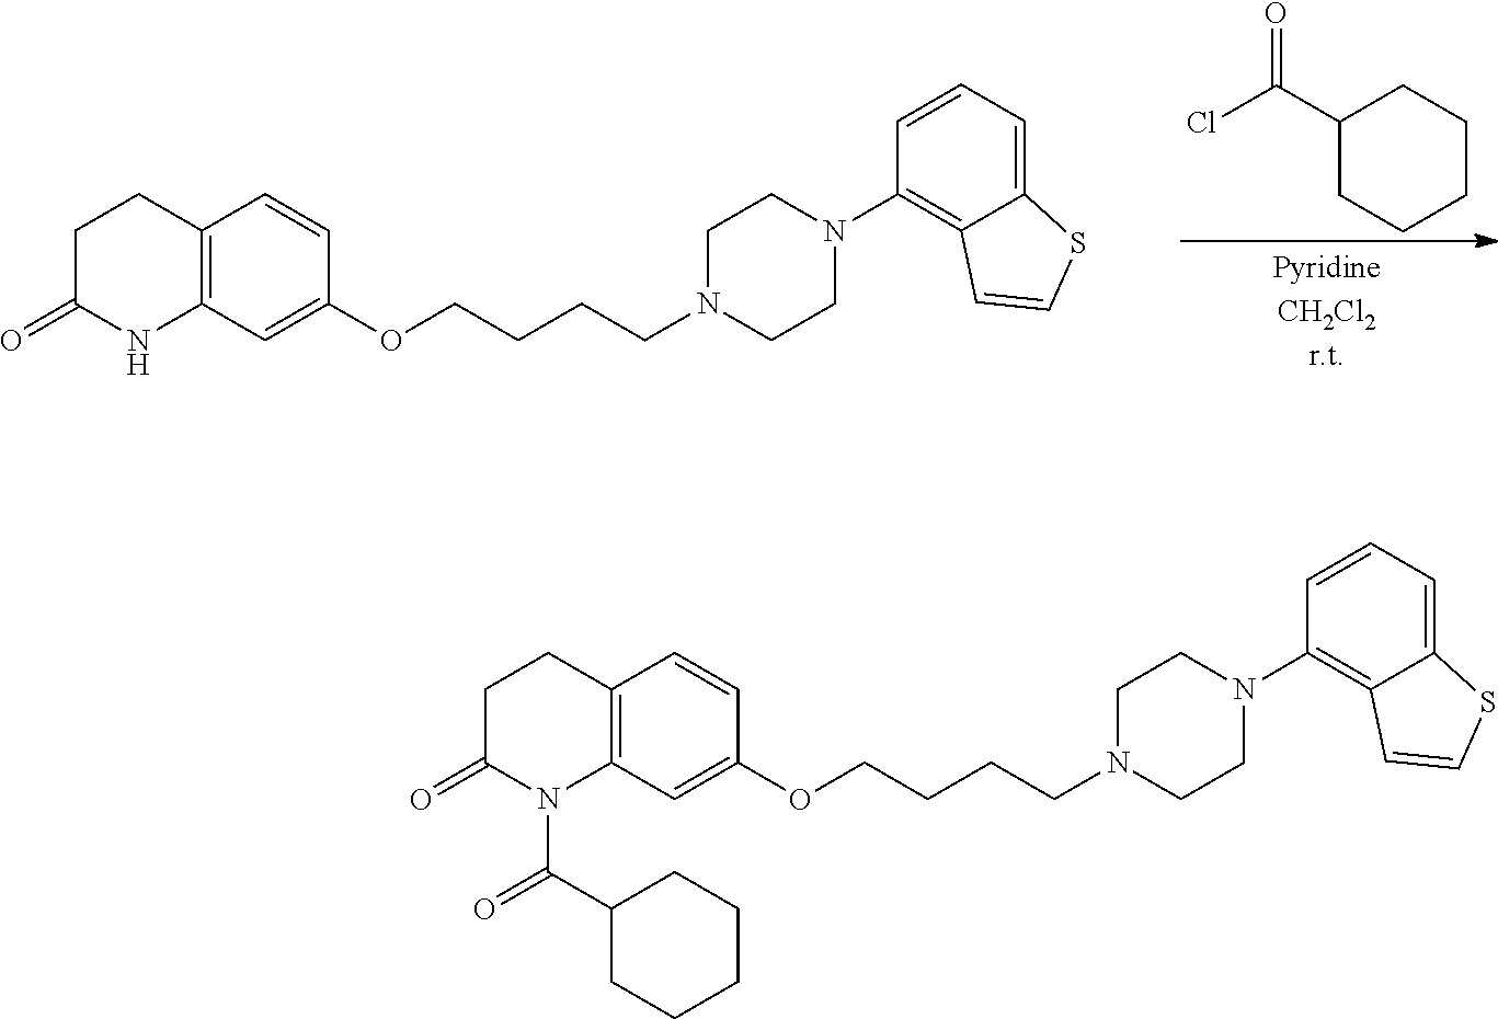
C1(C(Cl)=O)CCCCC1.C1C(=O)NC2=C(C1)C=CC(OCCCCN1CCN(C3=C4C(=CC=C3)SC=C4)CC1)=C2.C1C(=O)N(C(C2CCCCC2)=O)C2=C(C1)C=CC(OCCCCN1CCN(C3=C4C(=CC=C3)SC=C4)CC1)=C2
